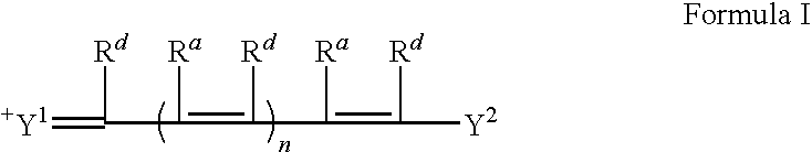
[+Y1]=C([Rd])C([Ra])=C([Rd])C([Ra])=C([Rd])[Y2]
